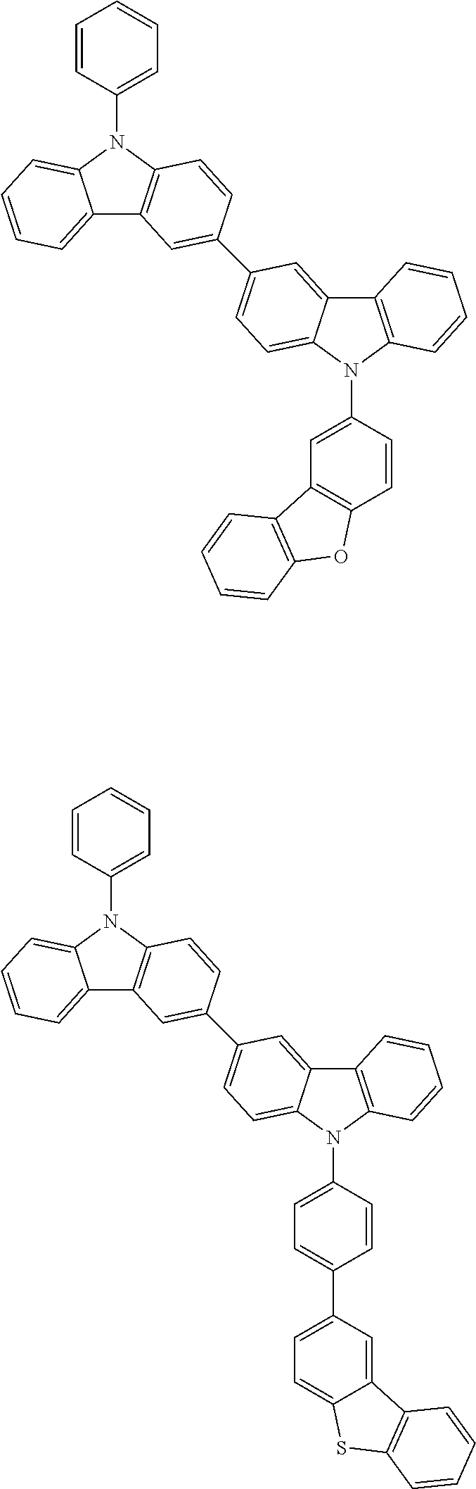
C12=CC=CC=C1N(C1=CC=CC=C1)C1=C2C=C(C2=CC=C3C(=C2)C2=C(N3C3=CC=C(C4=CC=C5C(=C4)C4=C(S5)C=CC=C4)C=C3)C=CC=C2)C=C1.C12=CC=CC=C1N(C1=CC=CC=C1)C1=C2C=C(C2=CC=C3C(=C2)C2=C(N3C3=CC4=C(C=C3)OC3=C4C=CC=C3)C=CC=C2)C=C1
